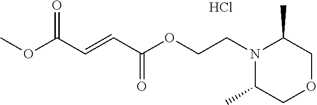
N1(CCOC(C=CC(OC)=O)=O)C(C)COCC1C.Cl
